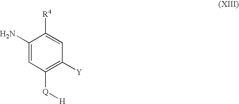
C1(N)=CC([Q][H])=C([Y])C=C1[R4]
